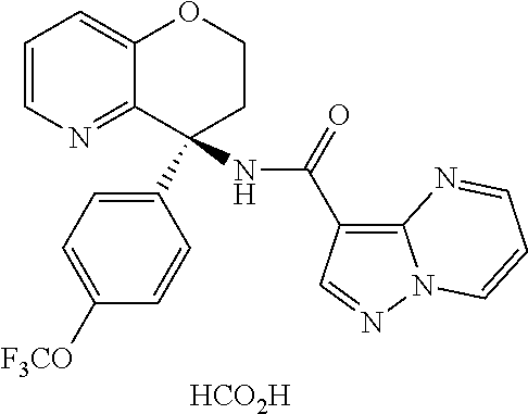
[HCO2H].C1=CN=C2C(=C1)OCCC2(C1=CC=C([F3CO])C=C1)NC(=O)C1=C2N(N=C1)C=CC=N2
